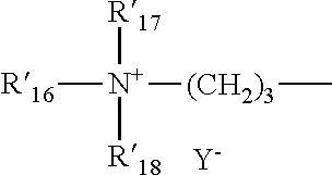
[R16][N+]([R17])([R18])[(CH2)3]C.[Y]
